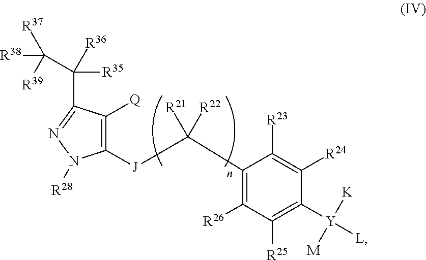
C1([J]C(C2=C([R26])C([R25])=C([Y]([L])([K])[M])C([R24])=C2[R23])([R21])[R22])=C([Q])C(C([R35])(C([R38])([R37])[R39])[R36])=NN1[R28]
